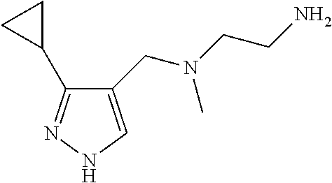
C1(CN(CCN)C)=CNN=C1C1CC1
